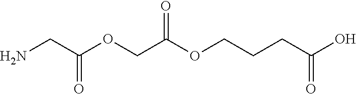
C(N)C(OCC(OCCCC(O)=O)=O)=O
